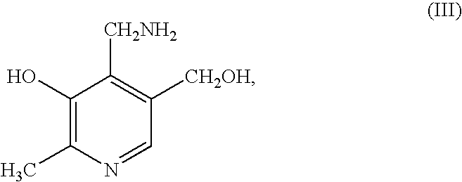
C1(O)=C(C)N=CC([CH2OH])=C1[CH2NH2]
